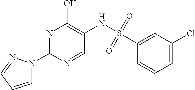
N1=C(N2C=CC=N2)N=CC(NS(=O)(=O)C2=CC(Cl)=CC=C2)=C1O
